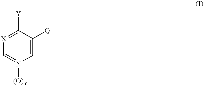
C1=C([Q])C([Y])=[X]C=N1[(O)m]
